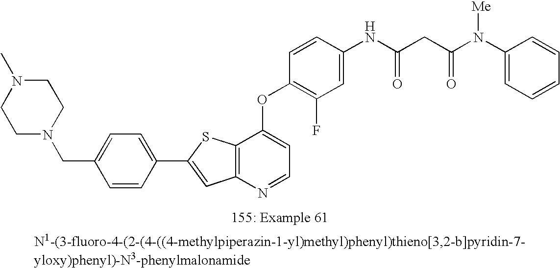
C12=C(N=CC=C1OC1=C(F)C=C(NC(CC(N(C3=CC=CC=C3)[Me])=O)=O)C=C1)C=C(C1=CC=C(CN3CCN(C)CC3)C=C1)S2
